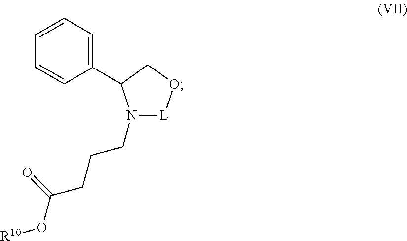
C1=CC=C(C2N(CCCC(=O)O[R10])[L]OC2)C=C1
